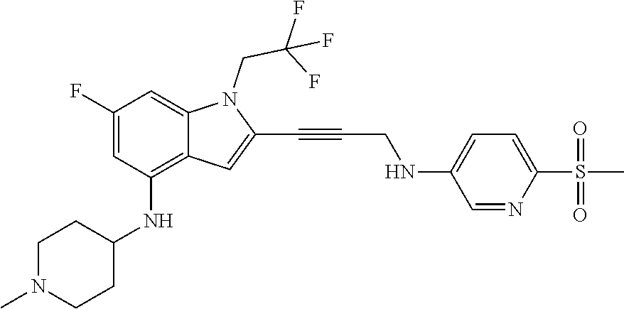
C1=C(F)C=C2C(=C1NC1CCN(C)CC1)C=C(C#CCNC1=CC=C(S(C)(=O)=O)N=C1)N2CC(F)(F)F
